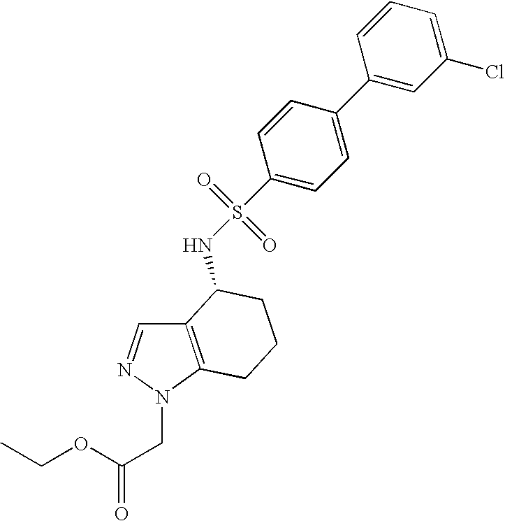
C1(C2=CC=C(S(=O)(=O)NC3C4=C(N(CC(OCC)=O)N=C4)CCC3)C=C2)=CC(Cl)=CC=C1
